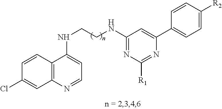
C12=C(N=CC=C1NCCNC1=NC([R1])=NC(C3=CC=C([R2])C=C3)=C1)C=C(Cl)C=C2
